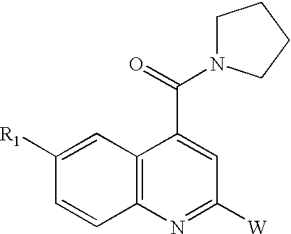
C12=C(N=C([W])C=C1C(=O)N1CCCC1)C=CC([R1])=C2
